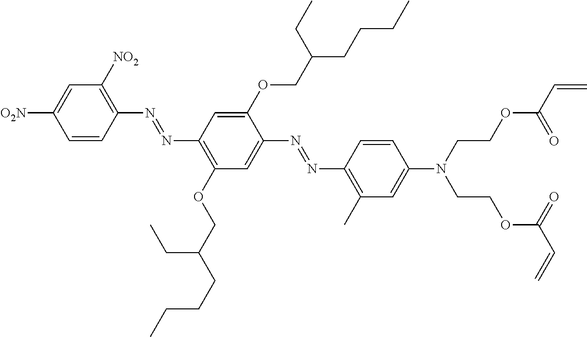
C1=CC(N=NC2=C(OCC(CCCC)CC)C=C(N=NC3=C(C)C=C(N(CCOC(C=C)=O)CCOC(=O)C=C)C=C3)C(OCC(CCCC)CC)=C2)=C([NO2])C=C1[O2N]
